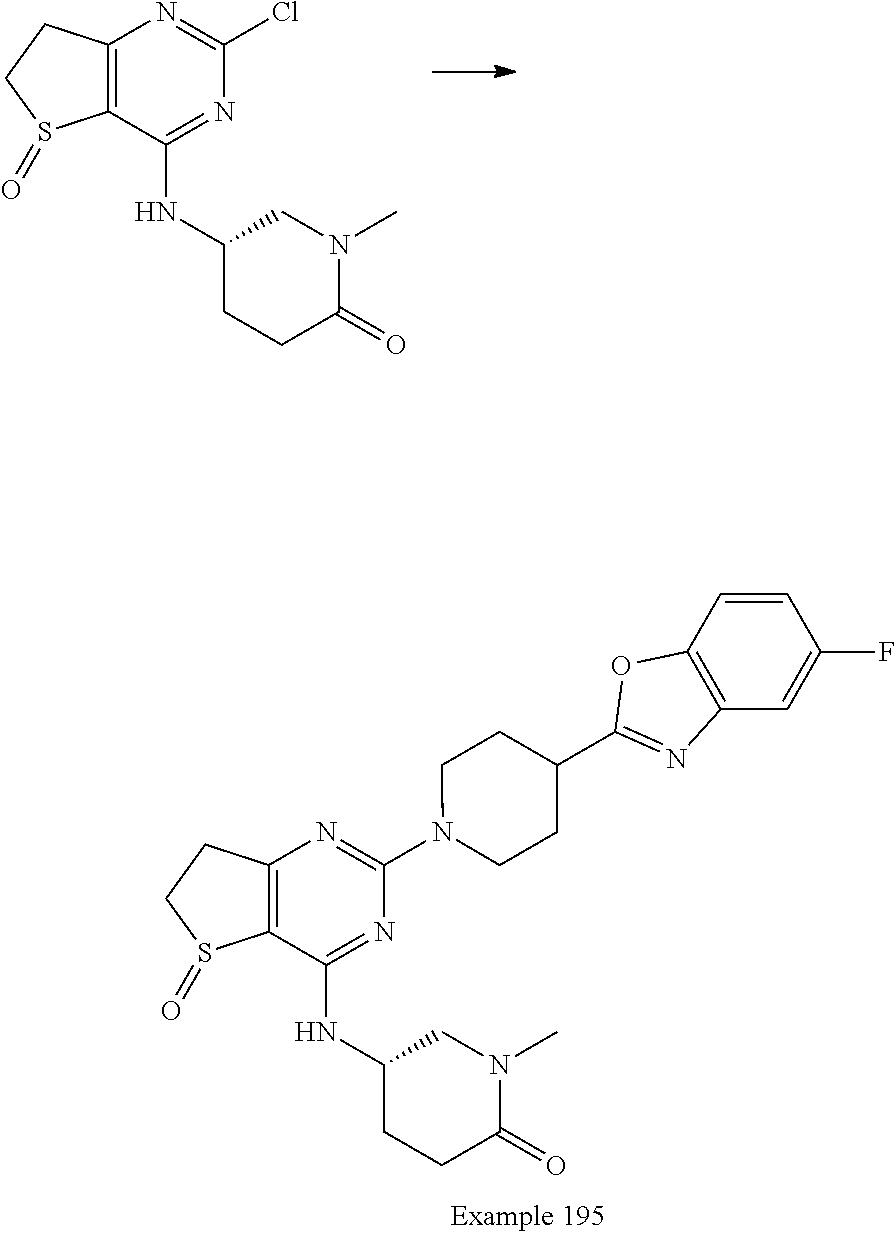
ClC1=NC2=C(C(NC3CCC(=O)N(C)C3)=N1)S(=O)CC2.N1(C2=NC3=C(C(NC4CCC(=O)N(C)C4)=N2)S(=O)CC3)CCC(C2=NC3=C(C=CC(F)=C3)O2)CC1
